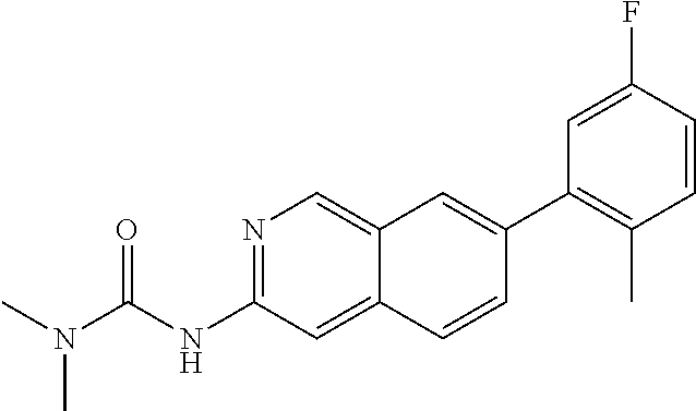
C1(C2=CC3=CN=C(NC(=O)N(C)C)C=C3C=C2)=C(C)C=CC(F)=C1
